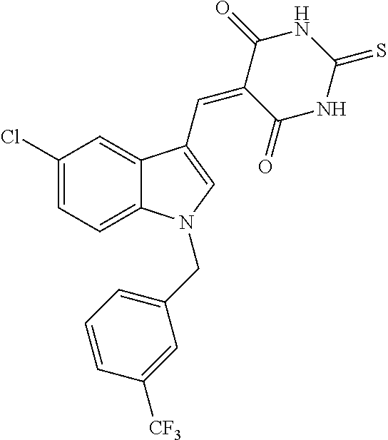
C1(Cl)=CC=C2C(=C1)C(C=C1C(=O)NC(=S)NC1=O)=CN2CC1=CC=CC([CF3])=C1
